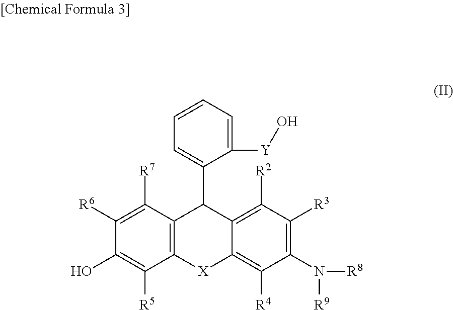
C12=C(C([R7])=C([R6])C(O)=C1[R5])C(C1=CC=CC=C1[Y]O)C1=C([R2])C([R3])=C(N([R9])[R8])C([R4])=C1[X]2
